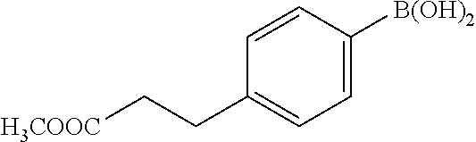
C1=C([B(OH)2])C=CC(CC[H3COOC])=C1
